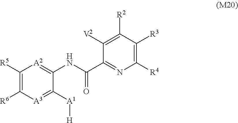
C1([R5])=C([R6])[A3]=C([A1][H])C(NC(C2=NC([R4])=C([R3])C([R2])=C2[V2])=O)=[A2]1
